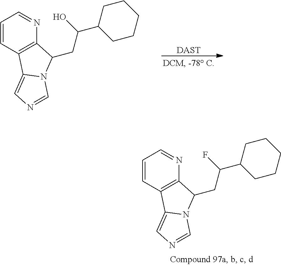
[DAST].C1=CC2=C(N=C1)C(CC(O)C1CCCCC1)N1C2=CN=C1.C1=CC2=C(N=C1)C(CC(C1CCCCC1)F)N1C2=CN=C1
